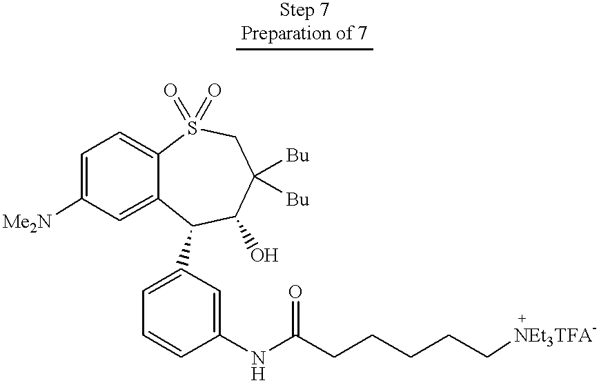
C12=CC([Me2N])=CC=C1S(=O)(=O)CC([Bu])([Bu])C(O)C2C1=CC=CC(NC(CCCCC[NEt3TFA-])=O)=C1
